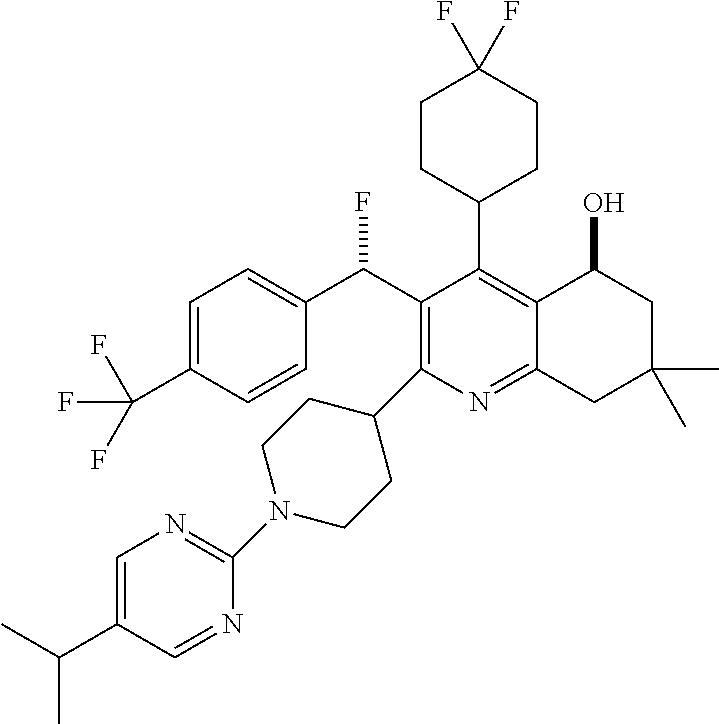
C1=C(C(F)(F)F)C=CC(C(C2=C(C3CCN(C4=NC=C(C(C)C)C=N4)CC3)N=C3C(=C2C2CCC(F)(F)CC2)C(O)CC(C)(C)C3)F)=C1
